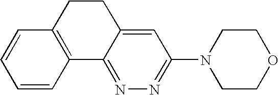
C1=CC2=C(C=C1)CCC1=CC(N3CCOCC3)=NN=C21
